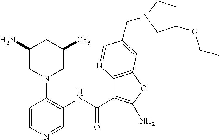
C1=CN=CC(NC(C2=C(N)OC3=C2N=CC(CN2CCC(OCC)C2)=C3)=O)=C1N1CC([CF3])CC(N)C1
